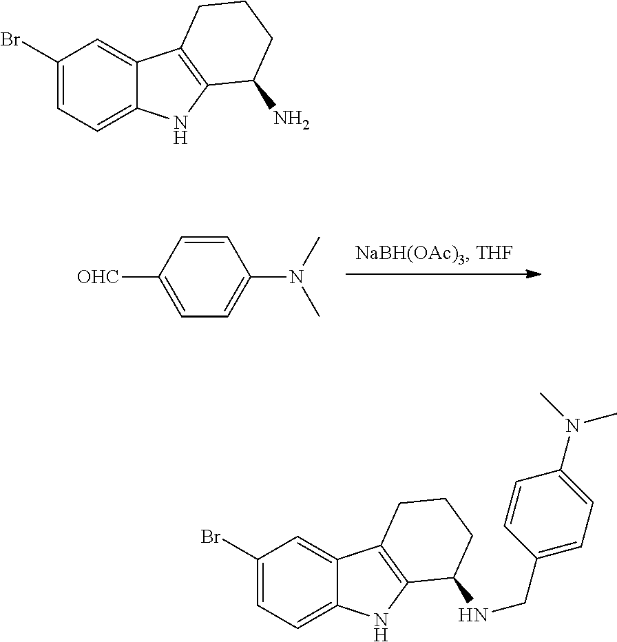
C1([OHC])=CC=C(N(C)C)C=C1.C1(Br)=CC=C2C(=C1)C1=C(N2)C(N)CCC1.C1(Br)=CC=C2C(=C1)C1=C(N2)C(NCC2=CC=C(N(C)C)C=C2)CCC1
